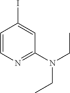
C1=CN=C(N(CC)CC)C=C1I
